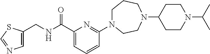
C1N(C2=NC(C(NCC3=CN=CS3)=O)=CC=C2)CCN(C2CCN(C(C)C)CC2)CC1
